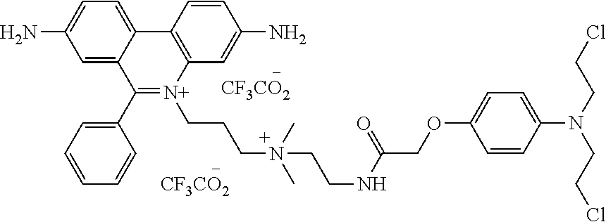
C(CCN(C)(CCNC(COC1=CC=C(N(CCCl)CCCl)C=C1)=O)C)[N+]1=C(C2=CC=CC=C2)C2=CC(N)=CC=C2C2=C1C=C(N)C=C2.[CF3CO2].[CF3CO2]
